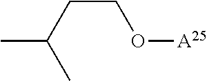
O([A25])CCC(C)C
